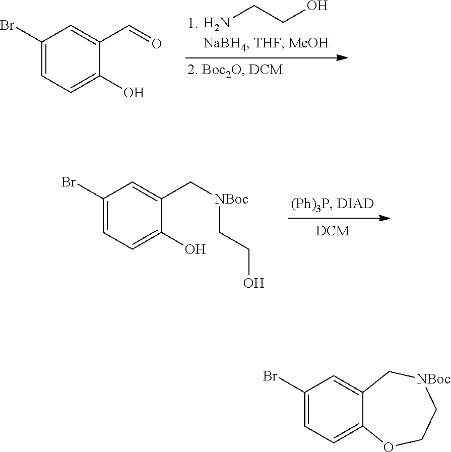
NCCO.C1(Br)=CC=C(O)C(C=O)=C1.C1(Br)=CC=C(O)C(C[NBoc]CCO)=C1.C1(Br)=CC=C2C(=C1)C[NBoc]CCO2
